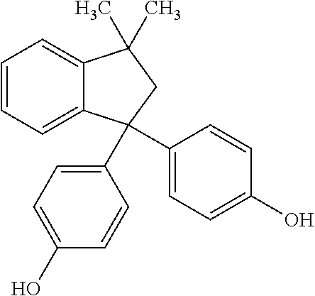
C1=CC=C2C(=C1)C(C1=CC=C(O)C=C1)(C1=CC=C(O)C=C1)CC2(C)C
